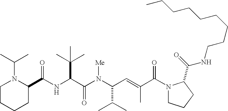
N(C(C(N(C(C(C)C)C=C(C)C(N1CCCC1C(=O)NCCCCCCCCC)=O)[Me])=O)C(C)(C)C)C(C1N(C(C)C)CCCC1)=O
